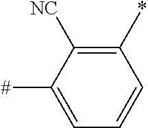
C1(*)=C([NC])C([#])=CC=C1
